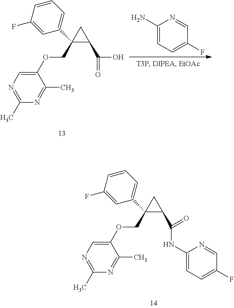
C1=CC(F)=CC(C2(COC3=CN=C(C)N=C3C)C(C(O)=O)C2)=C1.C1(N)=CC=C(F)C=N1.C1=CC(F)=CC(C2(COC3=CN=C(C)N=C3C)C(C(NC3=CC=C(F)C=N3)=O)C2)=C1
